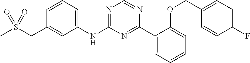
CS(CC1=CC(NC2=NC=NC(C3=CC=CC=C3OCC3=CC=C(F)C=C3)=N2)=CC=C1)(=O)=O
